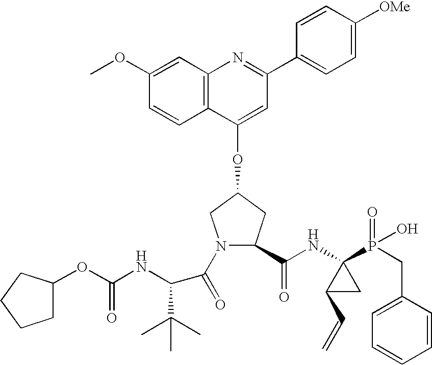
C12=C(C(OC3CN(C(=O)C(C(C)(C)C)NC(OC4CCCC4)=O)C(C(NC4(P(=O)(O)CC5=CC=CC=C5)C(C=C)C4)=O)C3)=CC(C3=CC=C([OMe])C=C3)=N1)C=CC(OC)=C2
